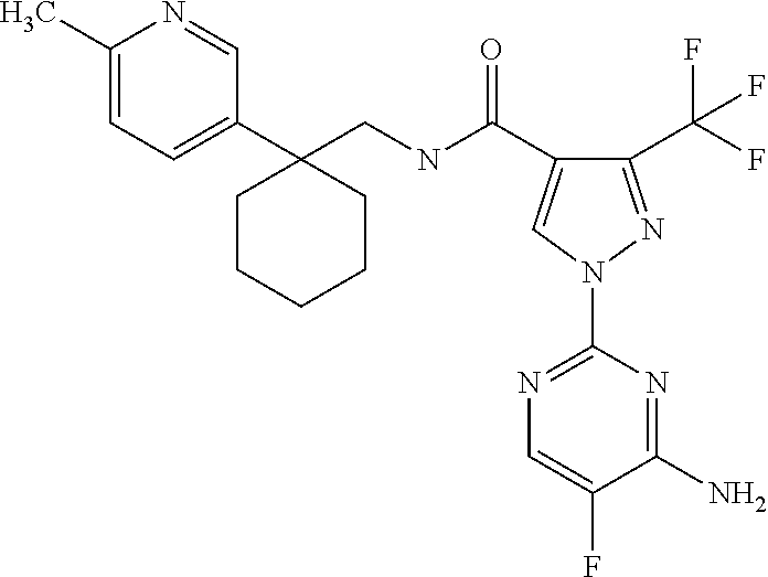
C(NC(=O)C1=CN(C2=NC=C(F)C(N)=N2)N=C1C(F)(F)F)C1(C2=CC=C(C)N=C2)CCCCC1
